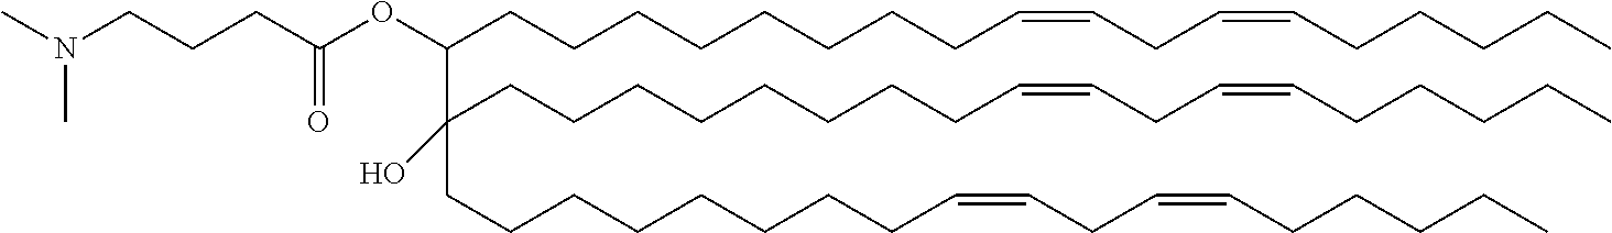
CN(CCCC(OC(CCCCCCCCC=CCC=CCCCCC)C(CCCCCCCCC=CCC=CCCCCC)(CCCCCCCCC=CCC=CCCCCC)O)=O)C
